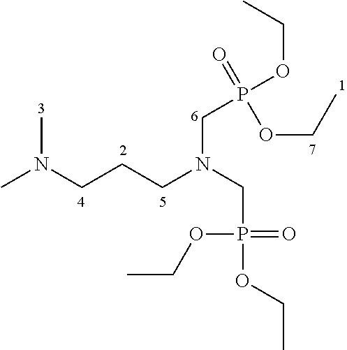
C(N(CP(OCC)(=O)OCC)CCCN(C)C)P(OCC)(=O)OCC
